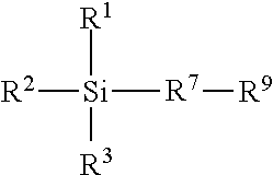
[R2][Si]([R7][R9])([R3])[R1]
